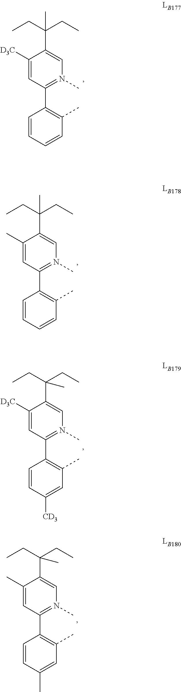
C1=CC(C)=C(C2=N(C)C=C(C(CC)(CC)C)C(C)=C2)C=C1.C1([CD3])=CC(C)=C(C2=N(C)C=C(C(CC)(CC)C)C([D3C])=C2)C=C1.C1(C)=CC(C)=C(C2=N(C)C=C(C(CC)(CC)C)C(C)=C2)C=C1.C1=CC(C)=C(C2=N(C)C=C(C(CC)(CC)C)C([D3C])=C2)C=C1
